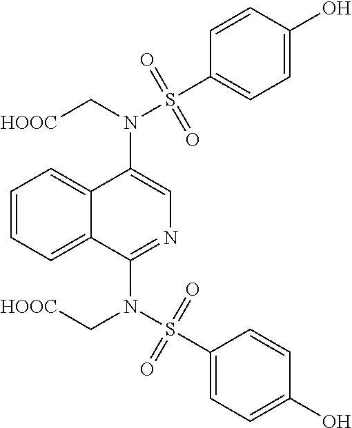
N(C1=CN=C(N(S(C2=CC=C(O)C=C2)(=O)=O)C[HOOC])C2=CC=CC=C12)(C[HOOC])S(C1=CC=C(O)C=C1)(=O)=O
